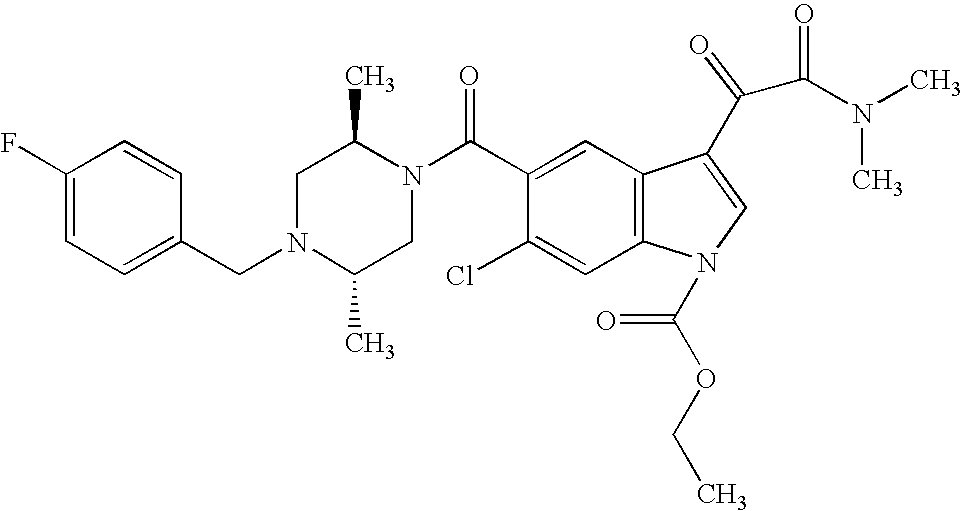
C1(F)=CC=C(CN2C(C)CN(C(C3=CC4=C(C=C3Cl)N(C(OCC)=O)C=C4C(C(=O)N(C)C)=O)=O)C(C)C2)C=C1
